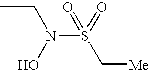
CCN(S(=O)(C[Me])=O)O
